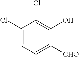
C1(Cl)=CC=C([CHO])C(O)=C1Cl
